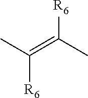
C([R6])(C)=C(C)[R6]
